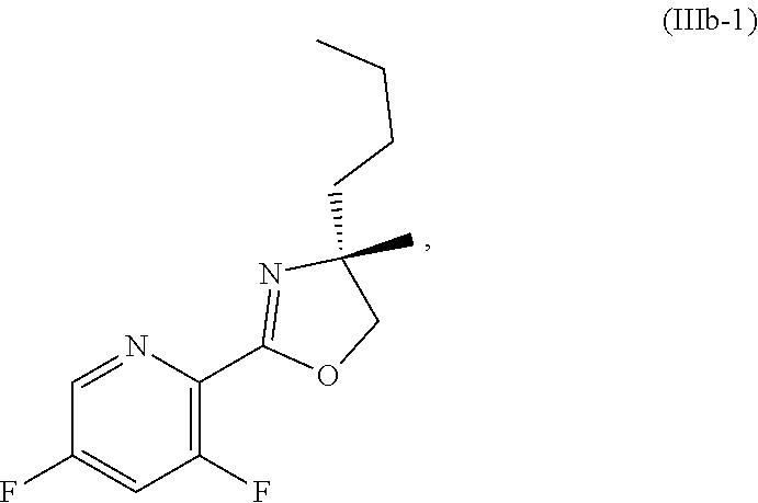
C1(C)(CCCC)COC(C2=C(F)C=C(F)C=N2)=N1
